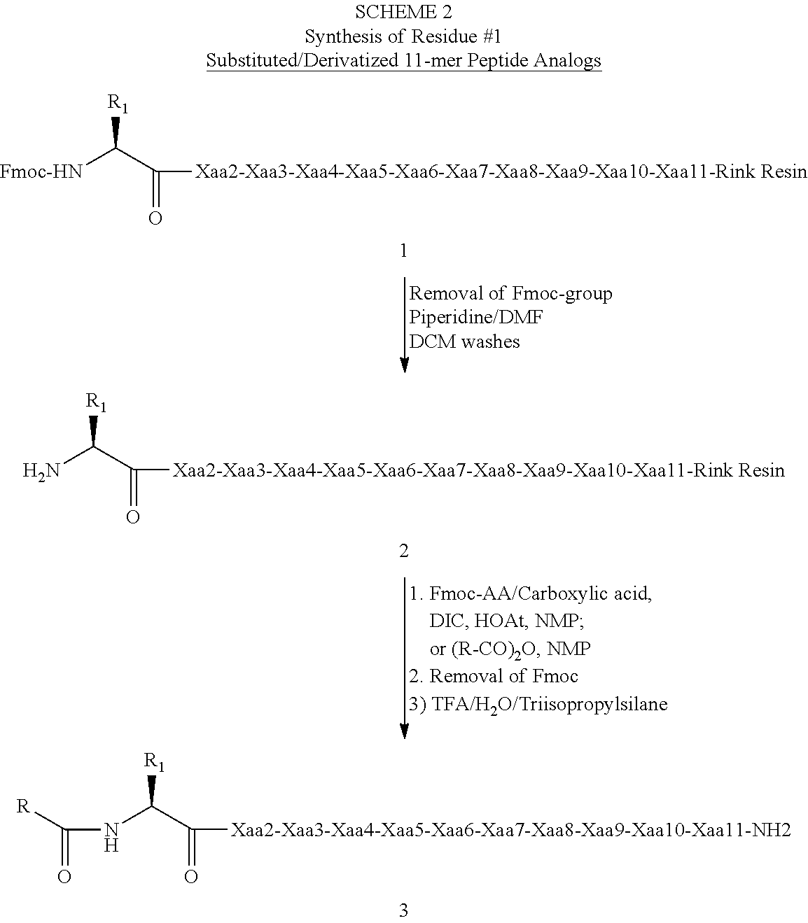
N(C(C(=O)[Xaa2-Xaa3-Xaa4-Xaa5-Xaa6-Xaa7-Xaa8-Xaa9-Xaa10-Xaa11-NH2])[R1])C([R])=O.[Fmoc-HN]C(C(=O)[Xaa2-Xaa3-Xaa4-Xaa5-Xaa6-Xaa7-Xaa8-Xaa9-Xaa10-Xaa11-Rink Resin])[R1].NC(C(=O)[Xaa2-Xaa3-Xaa4-Xaa5-Xaa6-Xaa7-Xaa8-Xaa9-Xaa10-Xaa11-Rink Resin])[R1]
